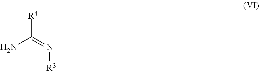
NC(=N[R3])[R4]
